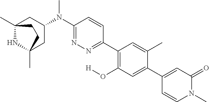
C12(C)NC(C)(CC(N(C3=NN=C(C4=C(O[H])C=C(C5=CC(=O)N(C)C=C5)C(C)=C4)C=C3)C)C1)CC2
